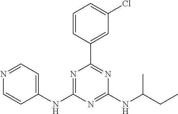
C1(NC2=NC(C3=CC(Cl)=CC=C3)=NC(NC(CC)C)=N2)=CC=NC=C1
